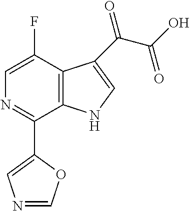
C1=C(F)C2=C(C(C3=CN=CO3)=N1)NC=C2C(=O)C(=O)O
